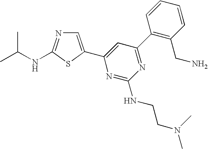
C1=C(C2=CC(C3=C(CN)C=CC=C3)=NC(NCCN(C)C)=N2)SC(NC(C)C)=N1
